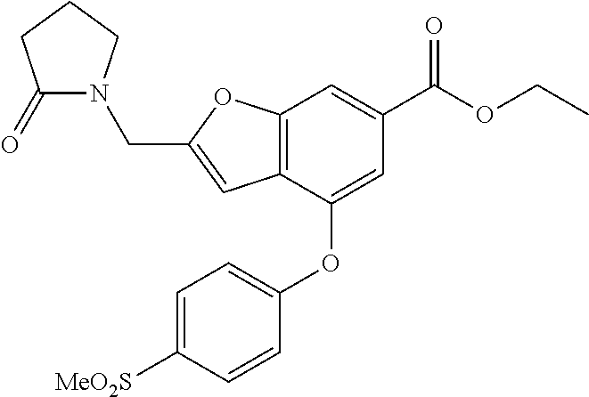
C12=C(C(OC3=CC=C([MeO2S])C=C3)=CC(C(OCC)=O)=C1)C=C(CN1C(=O)CCC1)O2
